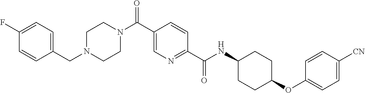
N1(CC2=CC=C(F)C=C2)CCN(C(C2=CN=C(C(NC3CCC(OC4=CC=C([CN])C=C4)CC3)=O)C=C2)=O)CC1
